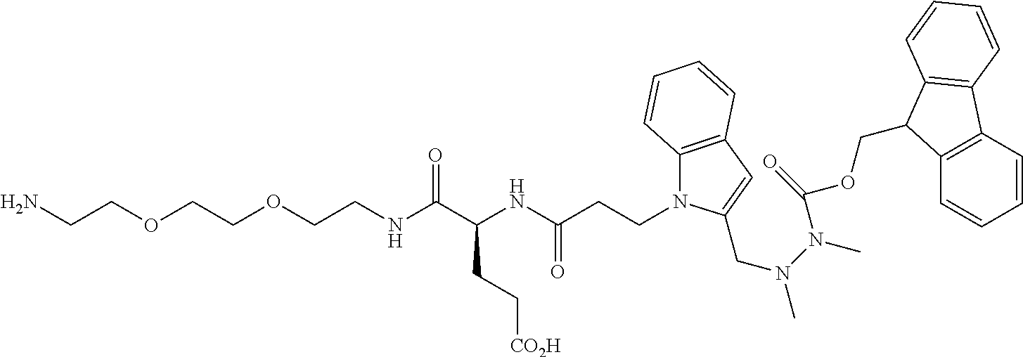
NCCOCCOCCNC(C(NC(CCN1C2=C(C=C1CN(C)N(C)C(OCC1C3=C(C=CC=C3)C3=C1C=CC=C3)=O)C=CC=C2)=O)CC[CO2H])=O
